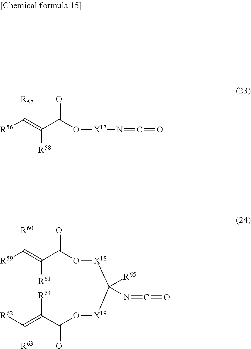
[R56]C(=C(C(O[X17]N=C=O)=O)[R58])[R57].[R59]C(=C(C(O[X18]C([X19]OC(C(=C([R62])[R63])[R64])=O)([R65])N=C=O)=O)[R61])[R60]
